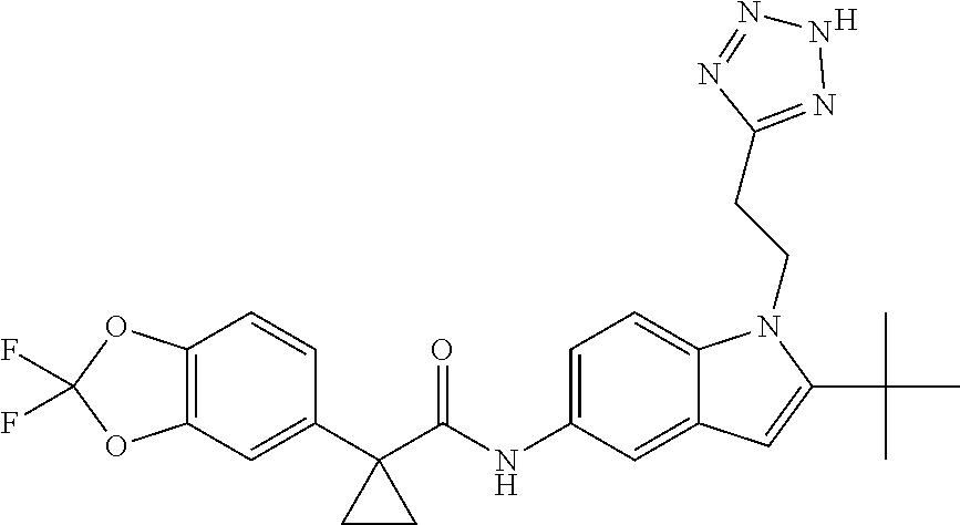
C12=C(C=C(C3(C(NC4=CC=C5C(=C4)C=C(C(C)(C)C)N5CCC4=NNN=N4)=O)CC3)C=C1)OC(F)(F)O2.[H]
